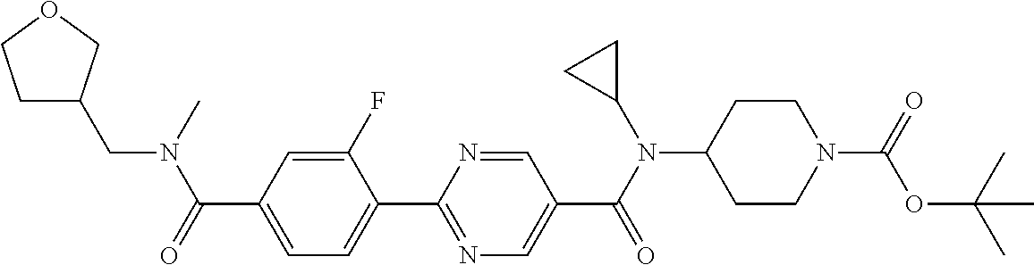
C1(C(=O)N(C)CC2CCOC2)=CC=C(C2=NC=C(C(N(C3CC3)C3CCN(C(=O)OC(C)(C)C)CC3)=O)C=N2)C(F)=C1
